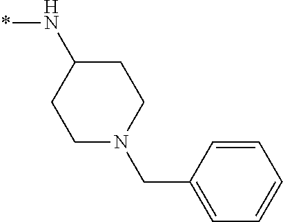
C1N(CC2=CC=CC=C2)CCC(N*)C1
